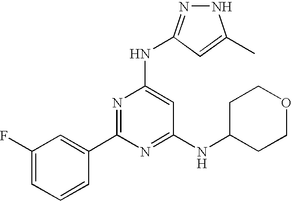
C1(C2=NC(NC3=NNC(C)=C3)=CC(NC3CCOCC3)=N2)=CC(F)=CC=C1.[H]
